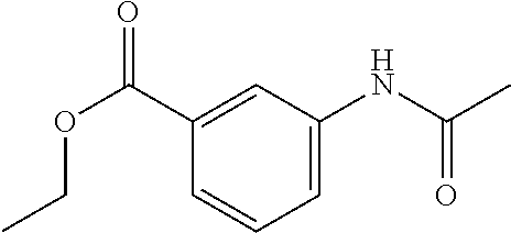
C1=C(C(OCC)=O)C=CC=C1NC(C)=O
